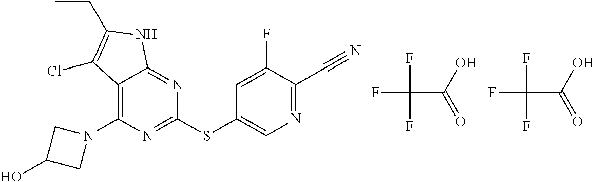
C12=C(N3CC(O)C3)N=C(SC3=CN=C(C#N)C(F)=C3)N=C1NC(CC)=C2Cl.FC(C(O)=O)(F)F.FC(C(O)=O)(F)F
